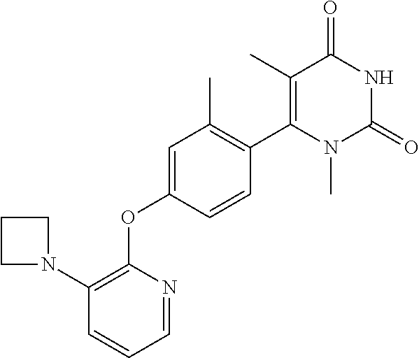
C1=NC(OC2=CC(C)=C(C3=C(C)C(=O)NC(=O)N3C)C=C2)=C(N2CCC2)C=C1
